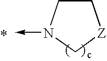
C1C[Z]CN1->C
